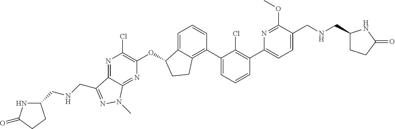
O(C1C2=CC=CC(C3=CC=CC(C4=CC=C(CNCC5CCC(=O)N5)C(OC)=N4)=C3Cl)=C2CC1)C1=C(Cl)N=C2C(=N1)N(C)N=C2CNCC1NC(=O)CC1
